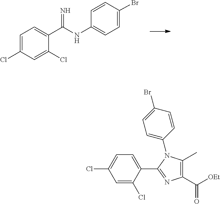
C1=CC(Br)=CC=C1NC(C1=CC=C(Cl)C=C1Cl)=N.C1=C(N2C(C)=C(C([OEt])=O)N=C2C2=CC=C(Cl)C=C2Cl)C=CC(Br)=C1
